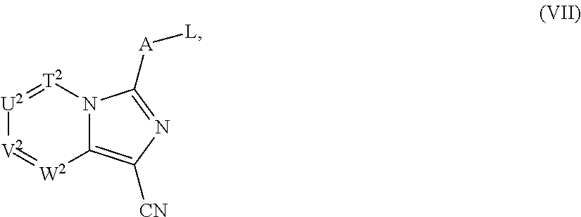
C12=C([CN])N=C([A][L])N1[T2]=[U2][V2]=[W2]2
